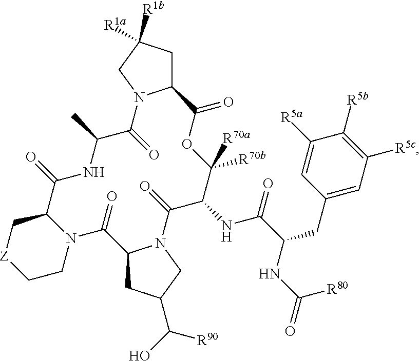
C1C([R1a])([R1b])CN2C1C(=O)OC([R70b])([R70a])C(NC(=O)C(NC(=O)[R80])CC1=CC([R5c])=C([R5b])C([R5a])=C1)C(=O)N1C(CC(C(O)[R90])C1)C(=O)N1C(C(=O)NC(C)C2=O)C[Z]CC1
